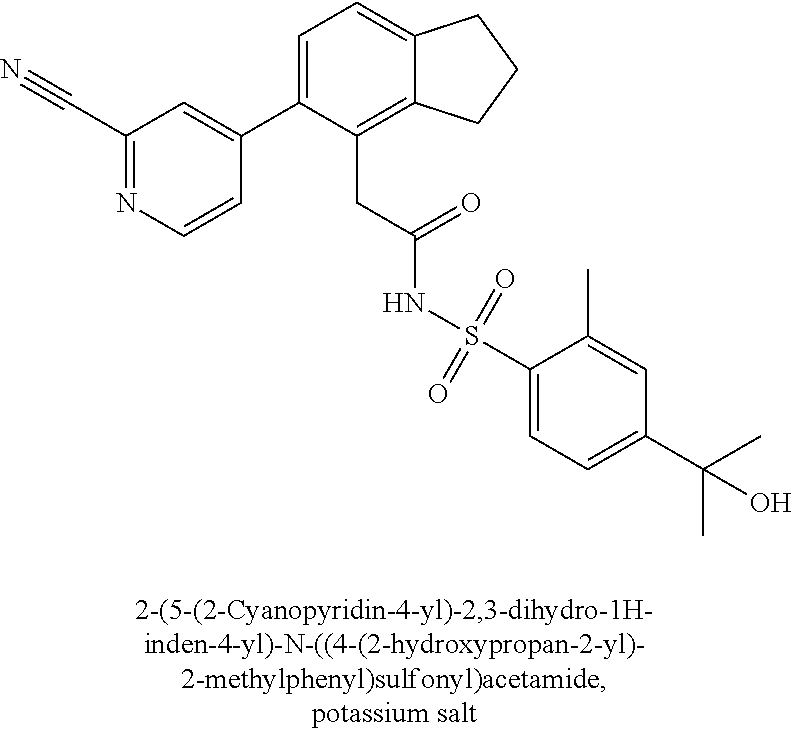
C1(C#N)=NC=CC(C2=CC=C3C(=C2CC(NS(C2=CC=C(C(C)(C)O)C=C2C)(=O)=O)=O)CCC3)=C1
